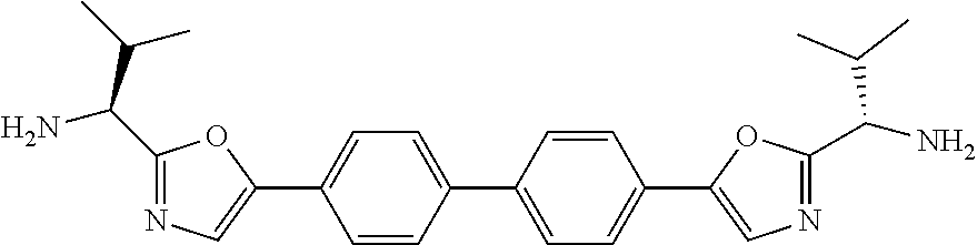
C1=CC(C2=CC=C(C3=CN=C(C(N)C(C)C)O3)C=C2)=CC=C1C1=CN=C(C(N)C(C)C)O1
